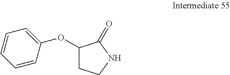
C1(OC2=CC=CC=C2)CCNC1=O
